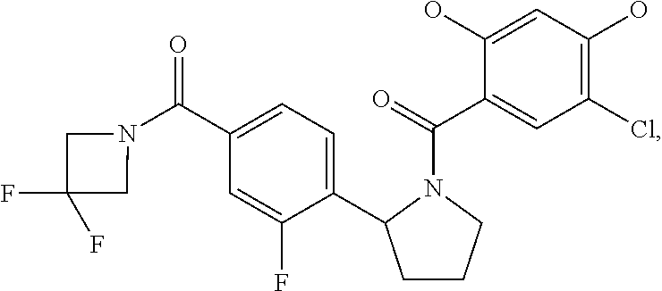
C1CCN(C(=O)C2=CC(Cl)=C(O)C=C2O)C1C1=CC=C(C(N2CC(F)(F)C2)=O)C=C1F
